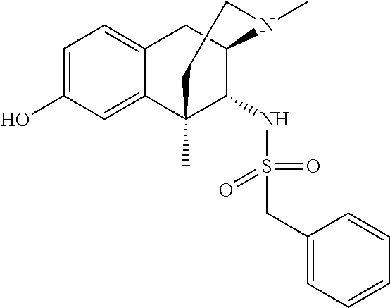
C1=C(O)C=C2C(=C1)CC1C(NS(CC3=CC=CC=C3)(=O)=O)C2(C)CCN1C
